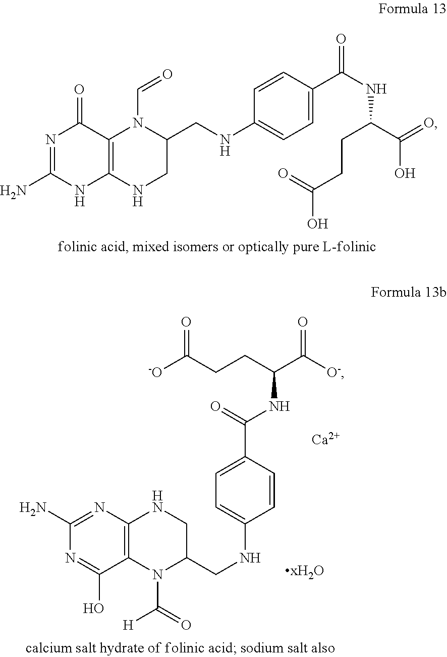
C1=C(C(NC(C(O)=O)CCC(O)=O)=O)C=CC(NCC2N(C=O)C3=C(NC2)NC(N)=NC3=O)=C1.C1(N)=NC2=C(C(O)=N1)N(C(=O)[H])C(CNC1=CC=C(C(=O)NC(C([O-])=O)CCC([-O])=O)C=C1)CN2.[Ca]
